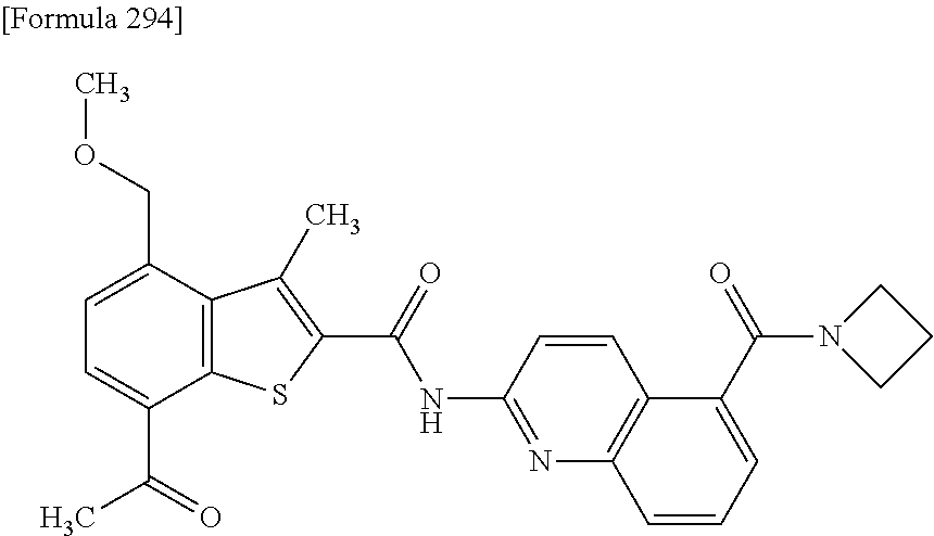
C1=C(C(=O)C)C2=C(C(COC)=C1)C(C)=C(C(=O)NC1=NC3=C(C=C1)C(C(N1CCC1)=O)=CC=C3)S2
